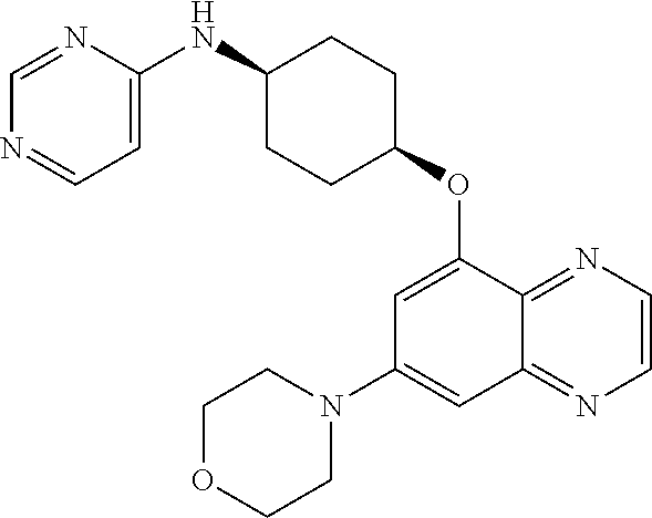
C1=NC(NC2CCC(OC3=CC(N4CCOCC4)=CC4=NC=CN=C34)CC2)=CC=N1
